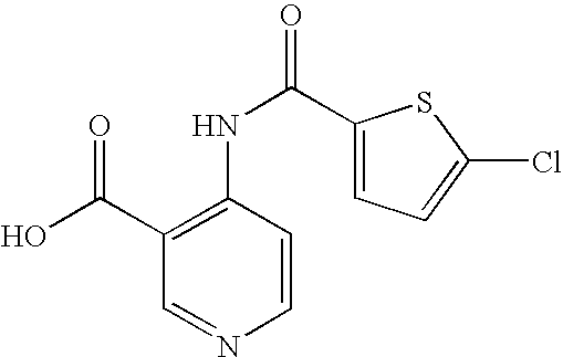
C1(NC(=O)C2=CC=C(Cl)S2)=C(C(O)=O)C=NC=C1
